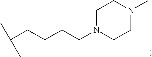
CC(CCCCN1CCN(C)CC1)C
